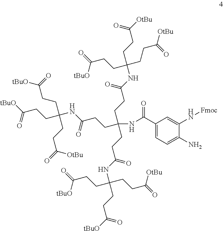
[tBuO]C(CCC(NC(CCC(CCC(NC(CCC([OtBu])=O)(CCC(=O)[OtBu])CCC(=O)[tBuO])=O)(CCC(NC(CCC([tBuO])=O)(CCC(=O)[OtBu])CCC(=O)[tBuO])=O)NC(C1=CC=C(N)C(N[Fmoc])=C1)=O)=O)(CCC([tBuO])=O)CCC(=O)[OtBu])=O
